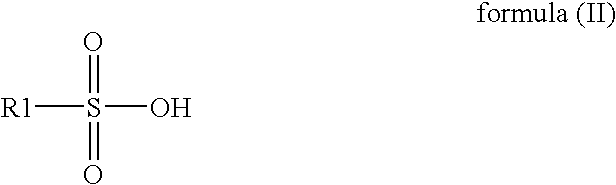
[R1]S(=O)(=O)O
